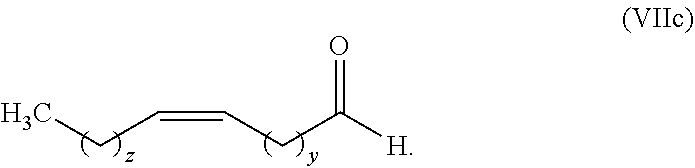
CCC=CCC([H])=O
